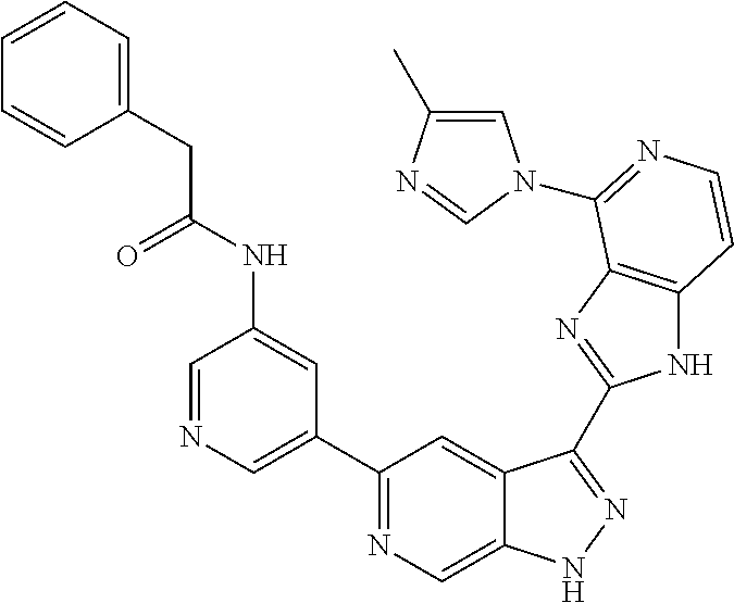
C1=NC=C(C2=NC=C3C(=C2)C(C2=NC4=C(N2)C=CN=C4N2C=C(C)N=C2)=NN3)C=C1NC(CC1=CC=CC=C1)=O
